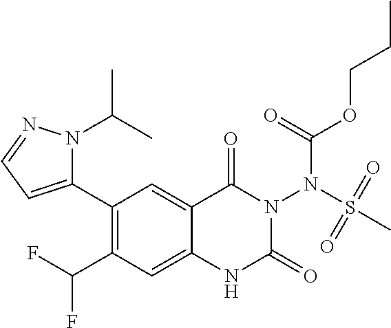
C1(C2=CC=NN2C(C)C)=C(C(F)F)C=C2C(=C1)C(=O)N(N(S(C)(=O)=O)C(OCCC)=O)C(=O)N2
